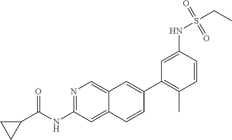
N1=C(NC(C2CC2)=O)C=C2C(=C1)C=C(C1=C(C)C=CC(NS(CC)(=O)=O)=C1)C=C2
